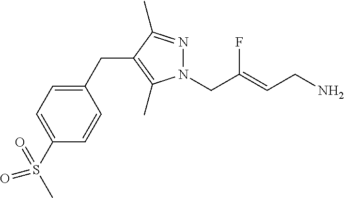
N1(CC(=CCN)F)N=C(C)C(CC2=CC=C(S(C)(=O)=O)C=C2)=C1C
